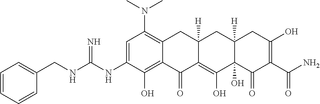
C1=C(NC(NCC2=CC=CC=C2)=N)C(O)=C2C(=C1N(C)C)CC1([H])C(=C(O)C3(O)C([H])(C1)CC(O)=C(C(N)=O)C3=O)C2=O
